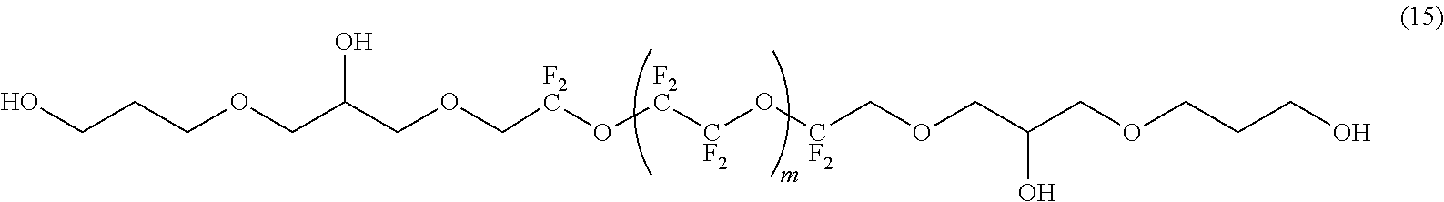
C(COC[F2C]O[F2C][CF2]O[CF2]COCC(COCCCO)O)(COCCCO)O
